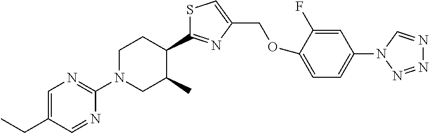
C1=C(CC)C=NC(N2CCC(C3=NC(COC4=CC=C(N5C=NN=N5)C=C4F)=CS3)C(C)C2)=N1
